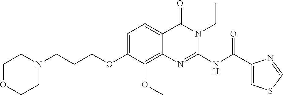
C1=C(OCCCN2CCOCC2)C(OC)=C2C(=C1)C(=O)N(CC)C(NC(C1=CSC=N1)=O)=N2
